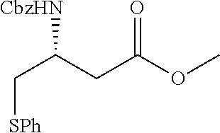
[SPh]CC(CC(OC)=O)[CbzHN]
